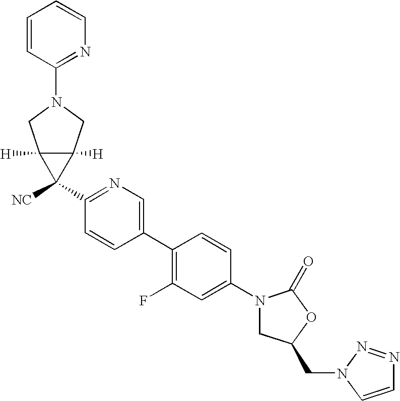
C1(N2CC(CN3N=NC=C3)OC2=O)=CC(F)=C(C2=CN=C(C3([NC])C4([H])C3([H])CN(C3=NC=CC=C3)C4)C=C2)C=C1
